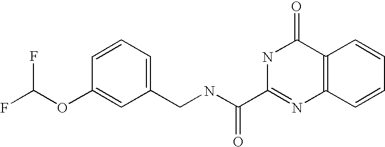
C1(CNC(C2=NC3=C(C(=O)N2)C=CC=C3)=O)=CC=CC(OC(F)F)=C1
